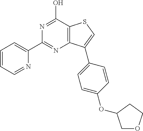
C12=C(C(O)=NC(C3=CC=CC=N3)=N1)SC=C2C1=CC=C(OC2COCC2)C=C1
